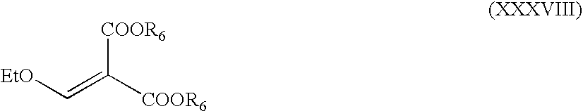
[EtO]C=C([COOR6])[COOR6]
